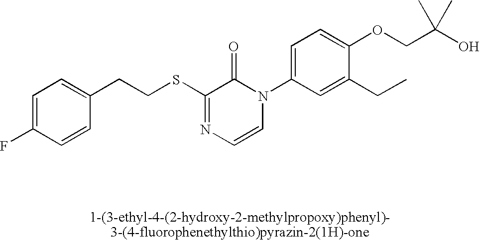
S(C1=NC=CN(C2=CC=C(OCC(O)(C)C)C(CC)=C2)C1=O)CCC1=CC=C(F)C=C1
